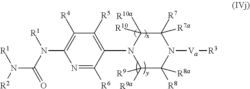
N1=C([R6])C(N2C([R9a])([R9])C([R8])([R8a])N([Va][R3])C([R7])([R7a])C2([R10a])[R10])=C([R5])C([R4])=C1N([R1])C(=O)N([R1])[R2]
